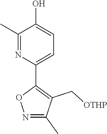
C1(C)=NC(C2=C(C[OTHP])C(C)=NO2)=CC=C1O
